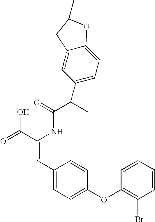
C(=O)(NC(C(=O)O)=CC1=CC=C(OC2=C(Br)C=CC=C2)C=C1)C(C)C1=CC=C2C(=C1)CC(C)O2
